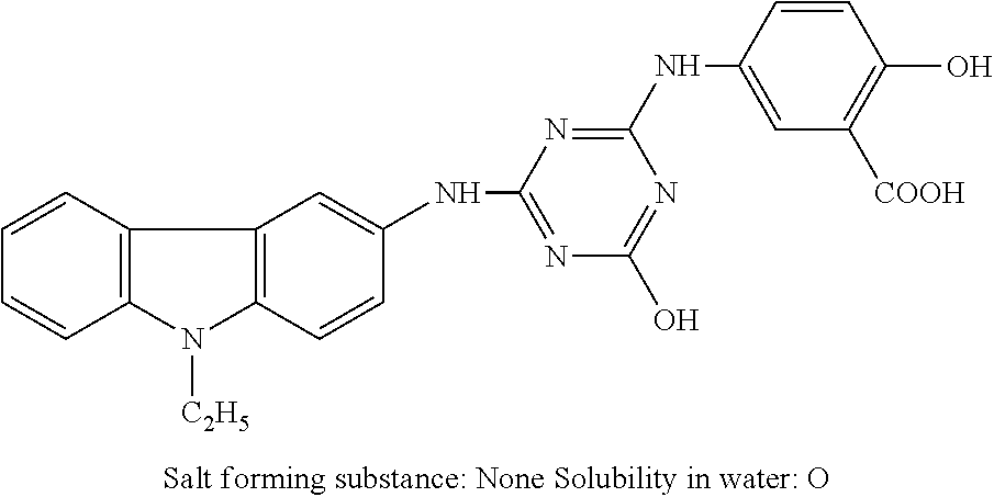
C12=C(C=CC=C1)C1=C(N2[C2H5])C=CC(NC2=NC(O)=NC(NC3=CC([COOH])=C(O)C=C3)=N2)=C1
